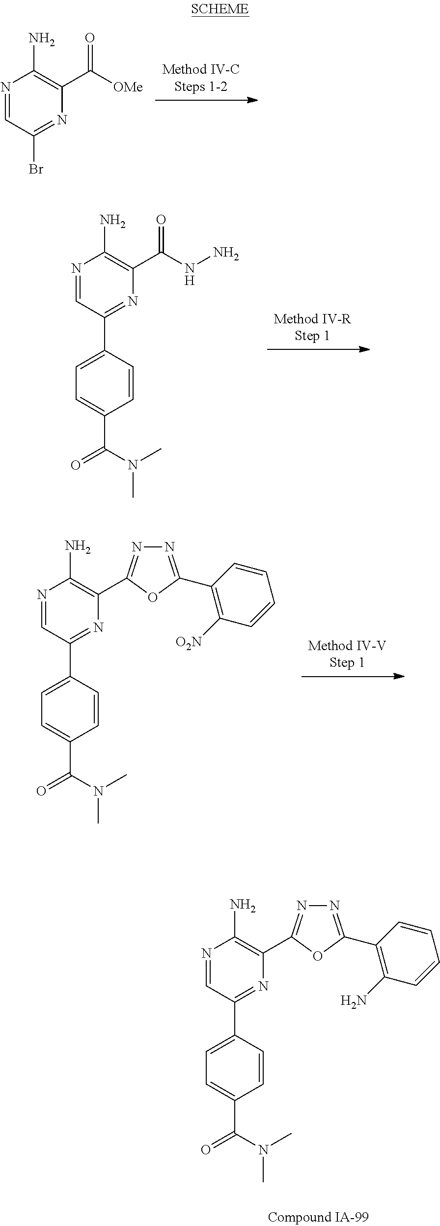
N1=CC(Br)=NC(C([OMe])=O)=C1N.N1=CC(C2=CC=C(C(=O)N(C)C)C=C2)=NC(C(NN)=O)=C1N.N1=CC(C2=CC=C(C(=O)N(C)C)C=C2)=NC(C2=NN=C(C3=C(N)C=CC=C3)O2)=C1N.N1=CC(C2=CC=C(C(=O)N(C)C)C=C2)=NC(C2=NN=C(C3=C([O2N])C=CC=C3)O2)=C1N
